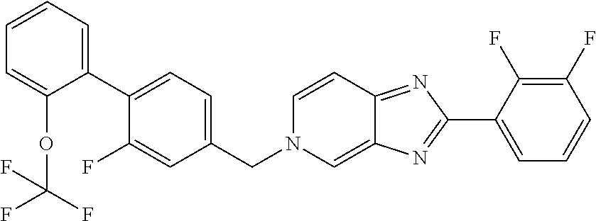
C1(C2=NC3=CN(CC4=CC=C(C5=CC=CC=C5OC(F)(F)F)C(F)=C4)C=CC3=N2)=CC=CC(F)=C1F
